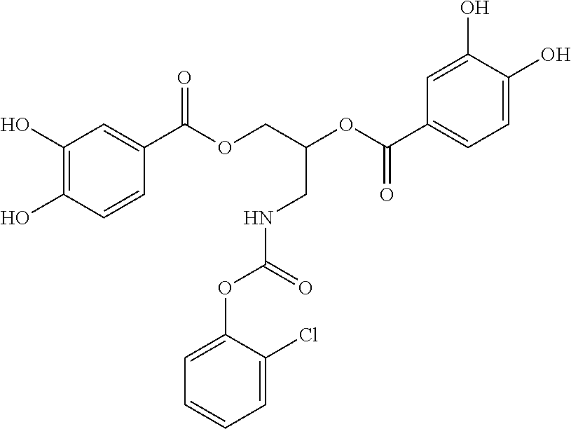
C1(O)=C(O)C=CC(C(OCC(OC(C2=CC=C(O)C(O)=C2)=O)CNC(OC2=CC=CC=C2Cl)=O)=O)=C1
